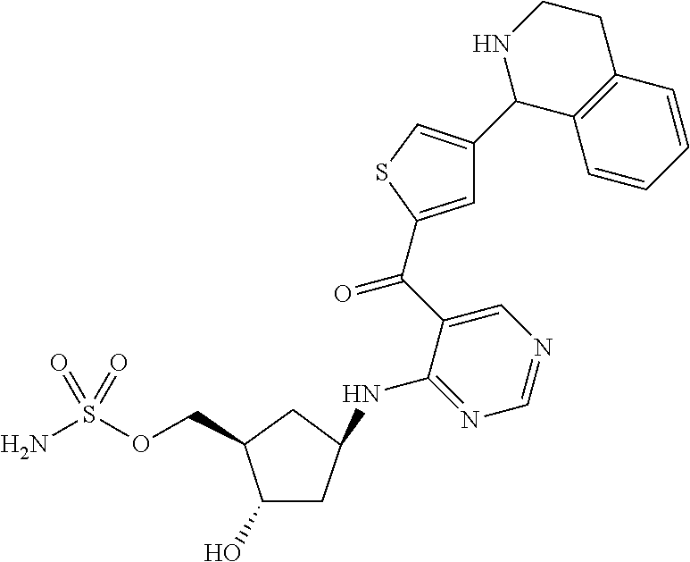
S(N)(=O)(=O)OCC1C(O)CC(NC2=NC=NC=C2C(=O)C2=CC(C3C4=C(CCN3)C=CC=C4)=CS2)C1
